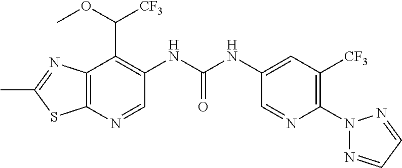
C1=NN(C2=C([CF3])C=C(NC(NC3=C(C(OC)[CF3])C4=C(SC(C)=N4)N=C3)=O)C=N2)N=C1
